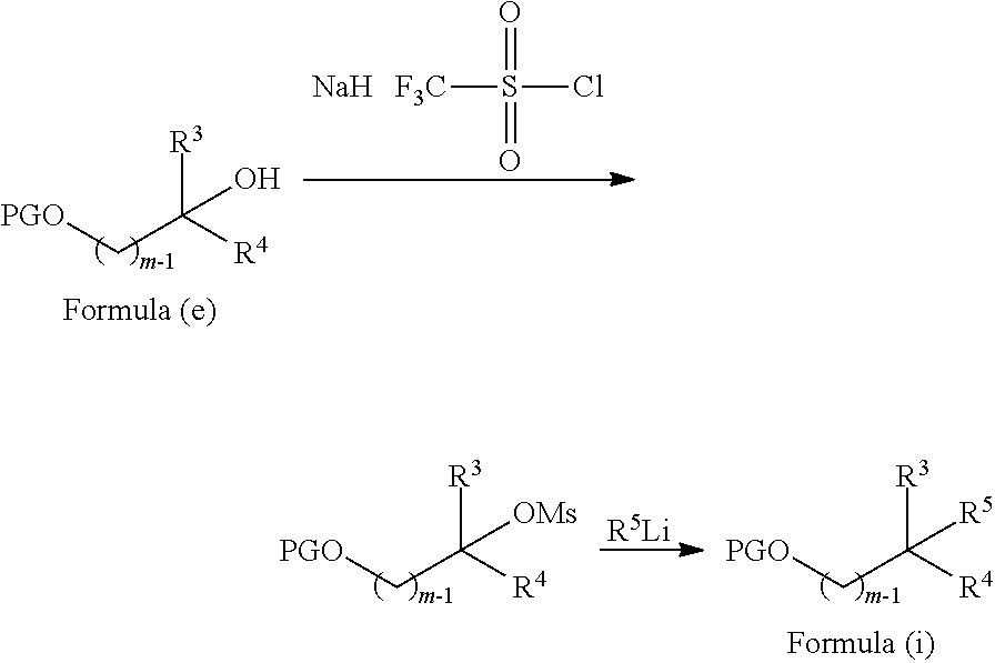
[PGO]CC([R4])([R3])O.[Na].[F3C]S(Cl)(=O)=O.[PGO]CC([R4])([R3])[OMs].[R5Li].[PGO]CC([R4])([R3])[R5]
